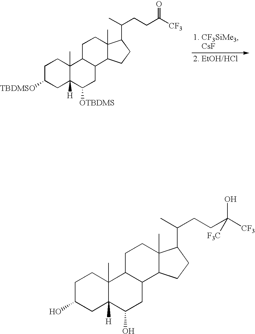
C1C([TBDMSO])CC2([H])C(C)(C1)C1C(CC2[OTBDMS])C2C(C)(CC1)C(C(C)CCC([CF3])=O)CC2.C1C(O)CC2([H])C(C)(C1)C1C(CC2O)C2C(C)(CC1)C(C(C)CCC([CF3])(O)[F3C])CC2
